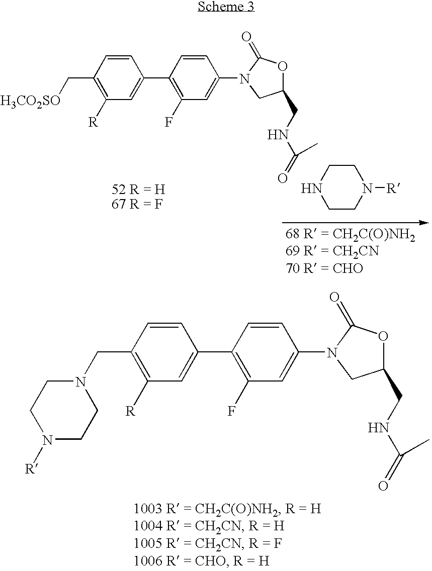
C1=CC(C[H3CO2SO])=C([R])C=C1C1=C(F)C=C(N2CC(CNC(=O)C)OC2=O)C=C1.C1CN([R])CCN1.C1=CC(CN2CCN([R])CC2)=C([R])C=C1C1=C(F)C=C(N2CC(CNC(=O)C)OC2=O)C=C1
